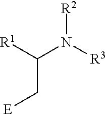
[R1]C(N([R3])[R2])C[E]
